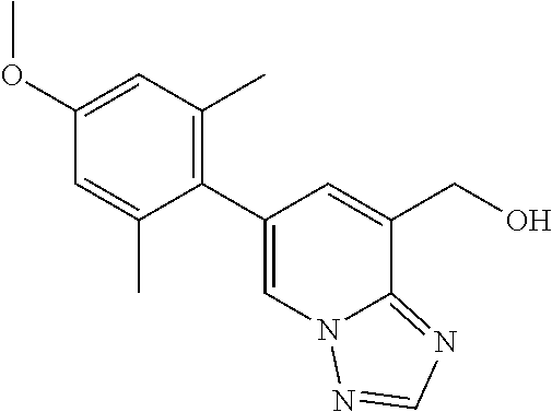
C1(OC)=CC(C)=C(C2=CN3C(=NC=N3)C(CO)=C2)C(C)=C1
